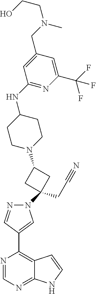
N1=CN=C2C(=C1C1=CN(C3(CC#N)CC(N4CCC(NC5=NC(C(F)(F)F)=CC(CN(CCO)C)=C5)CC4)C3)N=C1)C=CN2
